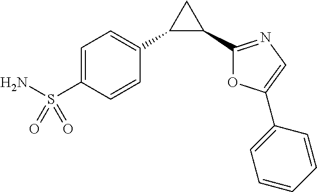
C1(C2=CC=C(S(N)(=O)=O)C=C2)C(C2=NC=C(C3=CC=CC=C3)O2)C1
